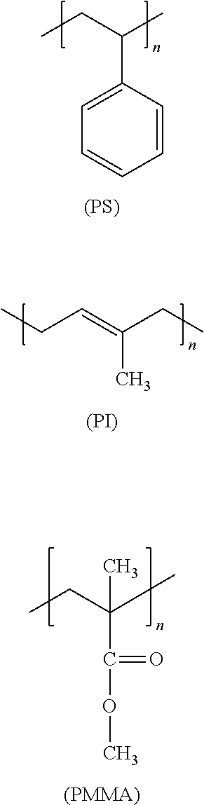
C1=C(C(C)CC)C=CC=C1.[(PS)].CCC=C(CC)C.[(PI)].CCC(C)(C)C(OC)=O.[(PMMA)]
